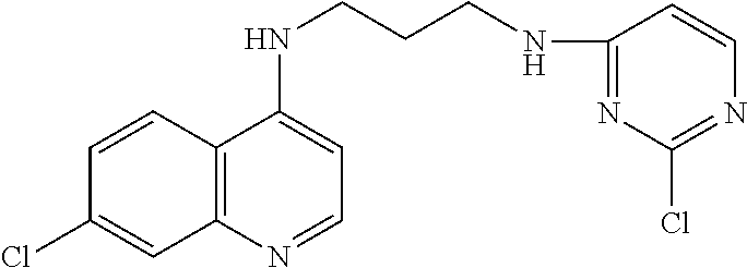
C12=C(N=CC=C1NCCCNC1=NC(Cl)=NC=C1)C=C(Cl)C=C2
